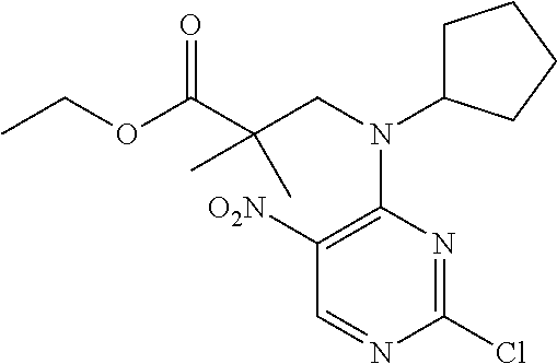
C1=NC(Cl)=NC(N(CC(C(=O)OCC)(C)C)C2CCCC2)=C1[O2N]
